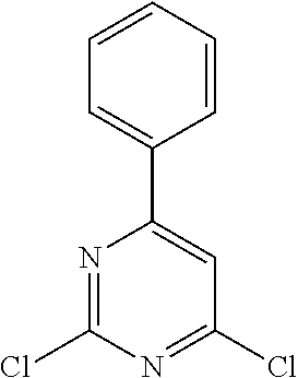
C1=CC=CC(C2=CC(Cl)=NC(Cl)=N2)=C1
